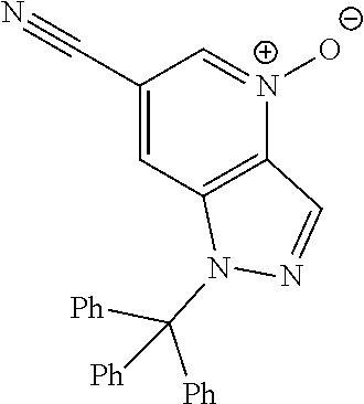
C1(C#N)=CC2=C([N+]([O-])=C1)C=NN2C([Ph])([Ph])[Ph]
